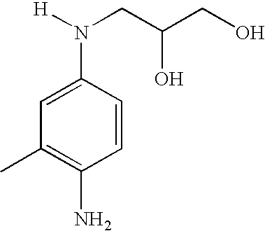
C1=CC(N([H])CC(CO)O)=CC(C)=C1N
